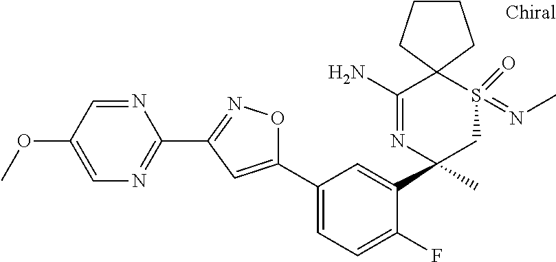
C1=C(OC)C=NC(C2=NOC(C3=CC=C(F)C(C4(C)CS(=NC)(=O)C5(C(N)=N4)CCCC5)=C3)=C2)=N1
